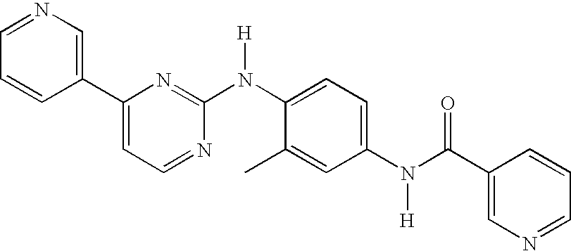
C1(C2=CC=NC(N(C3=CC=C(N(C(C4=CN=CC=C4)=O)[H])C=C3C)[H])=N2)=CN=CC=C1
